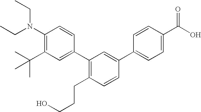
C1(N(CC)CC)=C(C(C)(C)C)C=C(C2=C(CCCO)C=CC(C3=CC=C(C(O)=O)C=C3)=C2)C=C1
